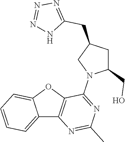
C12=CC=CC=C1OC1=C2N=C(C)N=C1N1C(CO)CC(CC2=NN=NN2)C1
